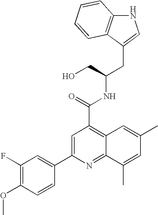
N1C2=C(C(CC(NC(C3=C4C(=NC(C5=CC(F)=C(OC)C=C5)=C3)C(C)=CC(C)=C4)=O)CO)=C1)C=CC=C2
